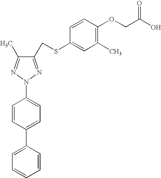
C1(CSC2=CC(C)=C(OCC(O)=O)C=C2)=NN(C2=CC=C(C3=CC=CC=C3)C=C2)N=C1C
